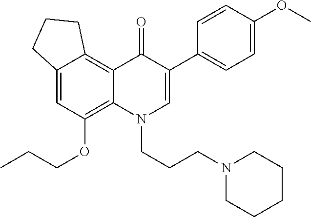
C12=CC(OCCC)=C3C(=C1CCC2)C(=O)C(C1=CC=C(OC)C=C1)=CN3CCCN1CCCCC1
